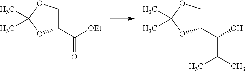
C1(C([OEt])=O)COC(C)(C)O1.C1(C(O)C(C)C)COC(C)(C)O1
